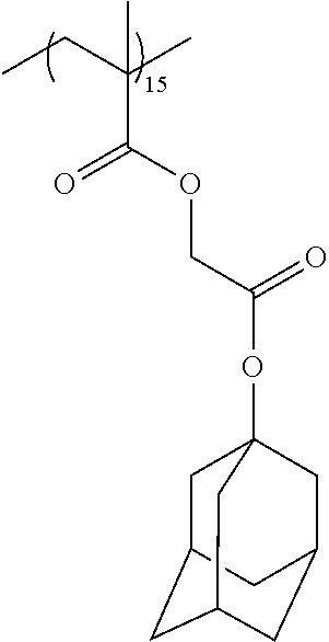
CCC(C)(C)C(OCC(OC12CC3CC(CC(C1)C3)C2)=O)=O
